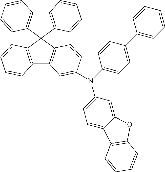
C12=C(C3(C4=C1C=C(N(C1=CC=C5C(=C1)OC1=C5C=CC=C1)C1=CC=C(C5=CC=CC=C5)C=C1)C=C4)C1=C(C4=C3C=CC=C4)C=CC=C1)C=CC=C2
